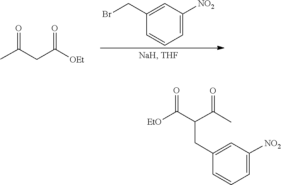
C1=CC=C([NO2])C=C1CBr.O=C(C)CC(=O)[OEt].C1(CC(C(=O)[EtO])C(=O)C)=CC([NO2])=CC=C1
